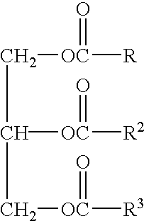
C(C(C[OC]([R3])=O)[OC]([R2])=O)[OC]([R])=O
